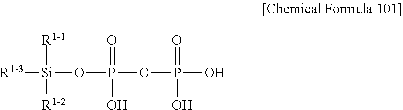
[R1-3][Si]([R1-1])([R1-2])OP(OP(O)(=O)O)(=O)O
